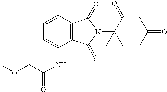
C1=CC=C(NC(=O)COC)C2=C1C(=O)N(C1(C)CCC(=O)NC1=O)C2=O
